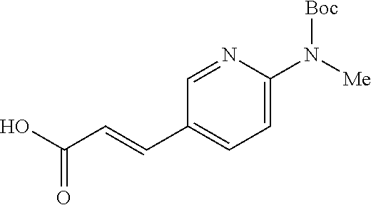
C1=C(N([Me])[Boc])N=CC(C=CC(O)=O)=C1
